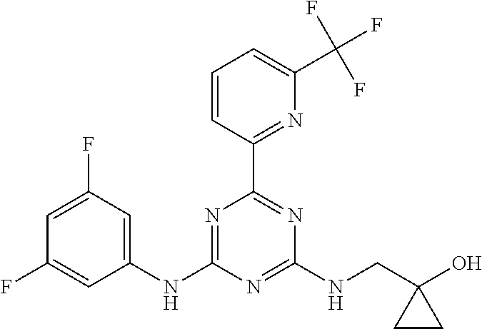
C1(NC2=NC(C3=NC(C(F)(F)F)=CC=C3)=NC(NCC3(O)CC3)=N2)=CC(F)=CC(F)=C1
